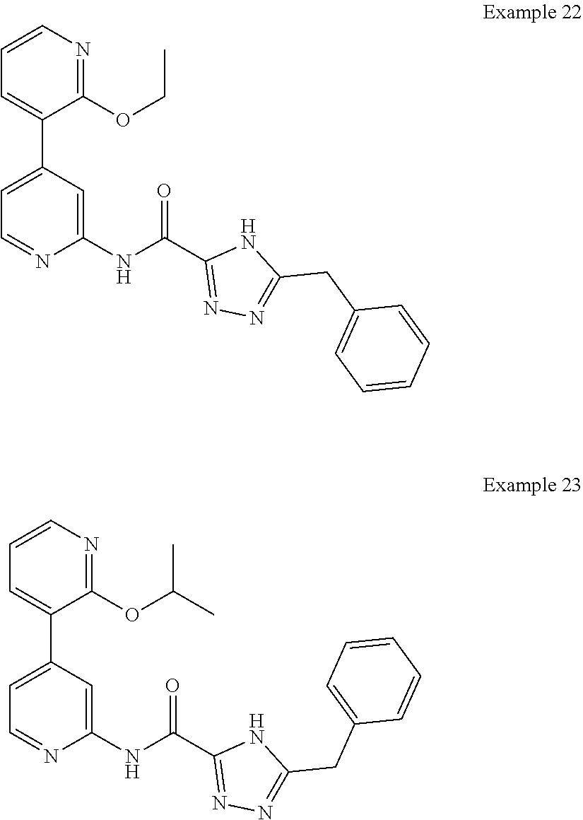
C1=C(C2=CC=NC(NC(C3=NN=C(CC4=CC=CC=C4)N3)=O)=C2)C(OCC)=NC=C1.C1=CN=C(OC(C)C)C(C2=CC=NC(NC(C3=NN=C(CC4=CC=CC=C4)N3)=O)=C2)=C1
